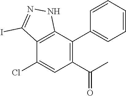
C1(C(C)=O)=C(C2=CC=CC=C2)C2=C(C(Cl)=C1)C(I)=NN2
